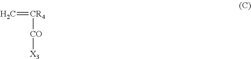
[CR4](=C)[CO][X3]
